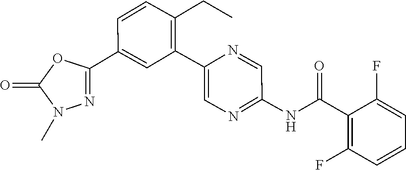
C1(C2=CC(C3=CN=C(NC(C4=C(F)C=CC=C4F)=O)C=N3)=C(CC)C=C2)=NN(C)C(=O)O1
